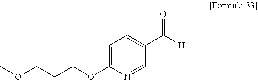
C1=C(OCCCOC)N=CC(C([H])=O)=C1
